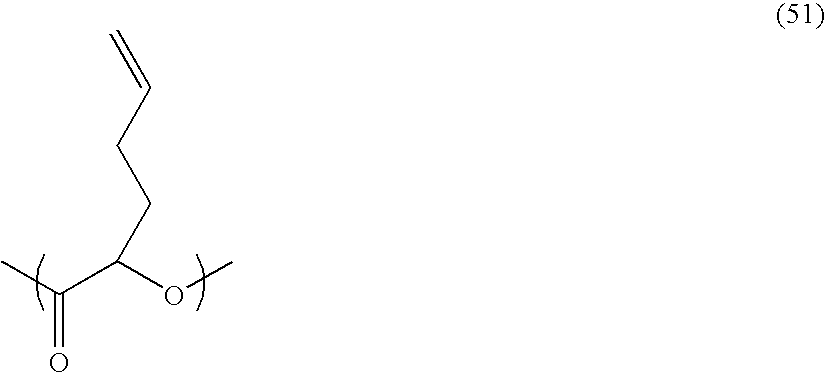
CC(=O)C(OC)CCC=C
